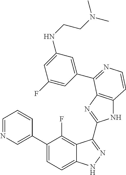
C1=C(C2=CC=C3C(=C2F)C(C2=NC4=C(N2)C=CN=C4C2=CC(NCCN(C)C)=CC(F)=C2)=NN3)C=CC=N1
